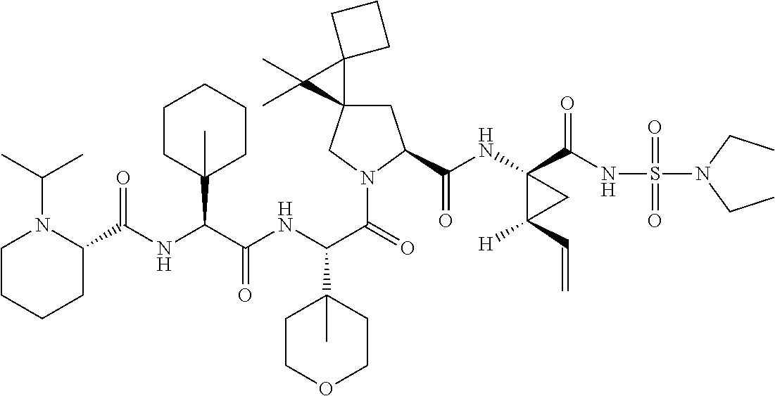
N(C(C(NC(C(=O)N1CC2(CC1C(NC1(C(NS(=O)(=O)N(CC)CC)=O)C([H])(C=C)C1)=O)C1(C2(C)C)CCC1)C1(C)CCOCC1)=O)C1(C)CCCCC1)C(C1N(C(C)C)CCCC1)=O
